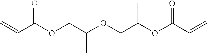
C=CC(OCC(OCC(OC(=O)C=C)C)C)=O
